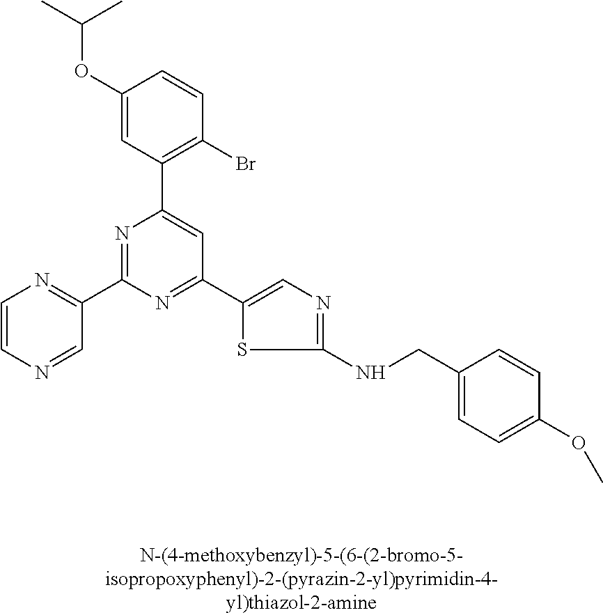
C1(OC(C)C)=CC(C2=CC(C3=CN=C(NCC4=CC=C(OC)C=C4)S3)=NC(C3=NC=CN=C3)=N2)=C(Br)C=C1
